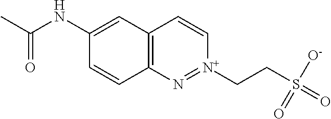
C12=C(C=C(NC(C)=O)C=C1)C=C[N+](CCS(=O)([O-])=O)=N2
